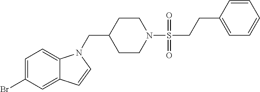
C1=C(Br)C=C2C(=C1)N(CC1CCN(S(=O)(=O)CCC3=CC=CC=C3)CC1)C=C2
